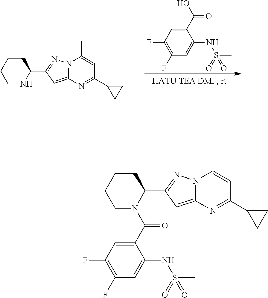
C1NC(C2=NN3C(=C2)N=C(C2CC2)C=C3C)CCC1.C1(C(O)=O)=CC(F)=C(F)C=C1NS(C)(=O)=O.C1N(C(=O)C2=CC(F)=C(F)C=C2NS(=O)(=O)C)C(C2=NN3C(=C2)N=C(C2CC2)C=C3C)CCC1
